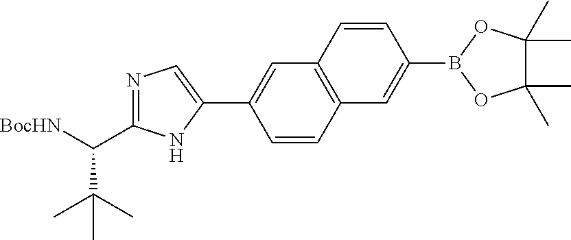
[BocHN]C(C(C)(C)C)C1=NC=C(C2=CC3=C(C=C2)C=C(B2OC(C)(C)C(C)(C)O2)C=C3)N1
